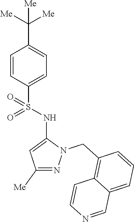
C1=CC(S(NC2=CC([Me])=NN2CC2=C3C(=CC=C2)C=NC=C3)(=O)=O)=CC=C1C([Me])([Me])[Me]
